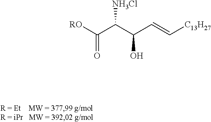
O=C([RO])C(C(C=C[C13H27])O)[NH3Cl]
